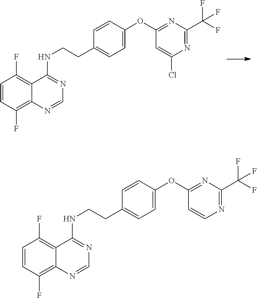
C12=C(F)C=CC(F)=C1N=CN=C2NCCC1=CC=C(OC2=NC(C(F)(F)F)=NC(Cl)=C2)C=C1.C12=C(F)C=CC(F)=C1N=CN=C2NCCC1=CC=C(OC2=NC(C(F)(F)F)=NC=C2)C=C1
